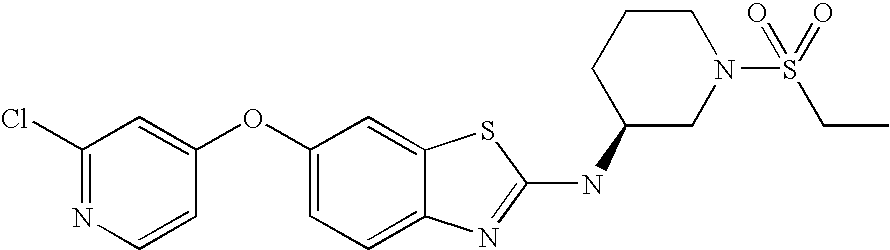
C1(Cl)=NC=CC(OC2=CC=C3C(=C2)SC(NC2CN(S(CC)(=O)=O)CCC2)=N3)=C1
